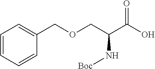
C1=CC=CC(COCC(C(O)=O)N[Boc])=C1
